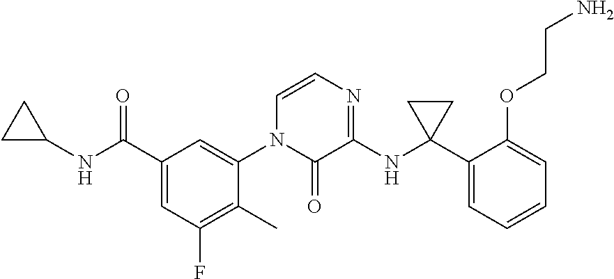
C1(C(NC2CC2)=O)=CC(F)=C(C)C(N2C(=O)C(NC3(C4=CC=CC=C4OCCN)CC3)=NC=C2)=C1
